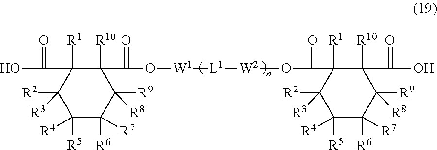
C1([R10])(C(O[W1][L1][W2]OC(C2([R1])C([R10])(C(O)=O)C([R9])([R8])C([R7])([R6])C([R4])([R5])C2([R2])[R3])=O)=O)C([R1])(C(=O)O)C([R2])([R3])C([R4])([R5])C([R7])([R6])C1([R9])[R8]
